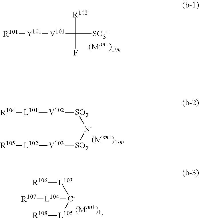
[V101](C([SO3-])([R102])F)[Y101][R101].[SO2]([N-][SO2][V103][L102][R105])[V102][L101][R104].[L103]([C-]([L105][R108])[L104][R107])[R106]
